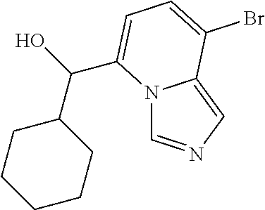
N12C=NC=C1C(Br)=CC=C2C(O)C1CCCCC1
